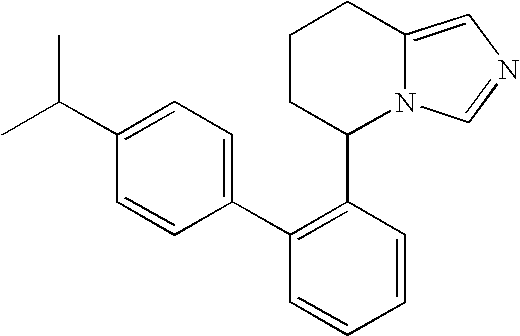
C1CC(C2=C(C3=CC=C(C(C)C)C=C3)C=CC=C2)N2C(=CN=C2)C1
